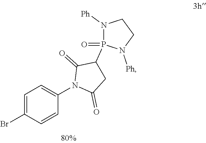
C1=C(Br)C=CC(N2C(=O)CC(P3(=O)N([Ph])CCN3[Ph])C2=O)=C1
